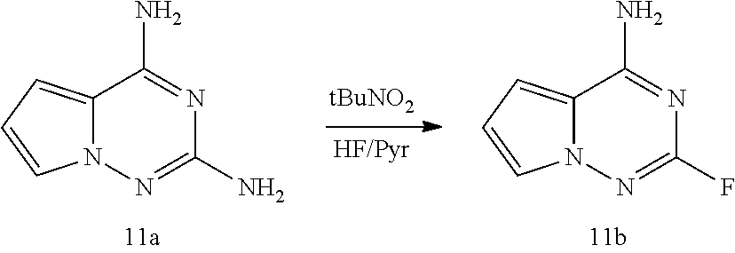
C12=CC=CN1N=C(F)N=C2N.[HF/Pyr].[tBuNO2].C12=CC=CN1N=C(N)N=C2N
